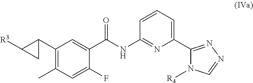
C1(C2C([R3])C2)=C(C)C=C(F)C(C(NC2=NC(C3=NN=CN3[R4])=CC=C2)=O)=C1
